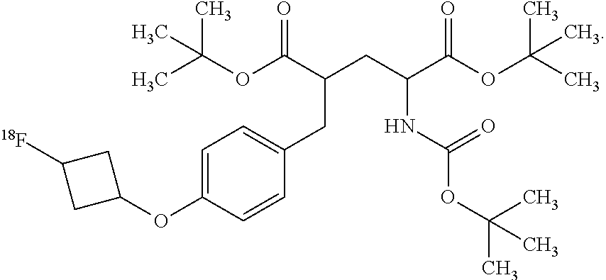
CC(OC(C(CC(C(OC(C)(C)C)=O)NC(OC(C)(C)C)=O)CC1=CC=C(OC2CC([18F])C2)C=C1)=O)(C)C
